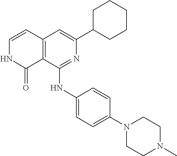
C12=C(C(NC3=CC=C(N4CCN(C)CC4)C=C3)=NC(C3CCCCC3)=C1)C(=O)NC=C2
